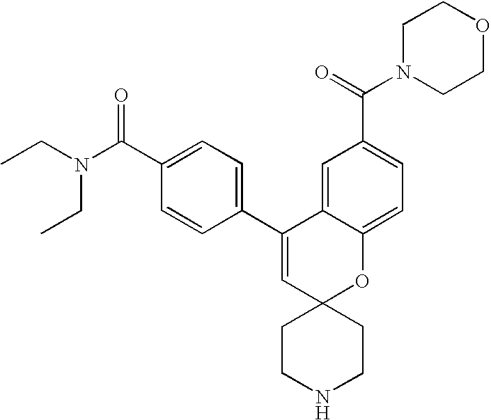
CCN(C(C1=CC=C(C2=CC3(OC4=CC=C(C(=O)N5CCOCC5)C=C24)CCNCC3)C=C1)=O)CC
